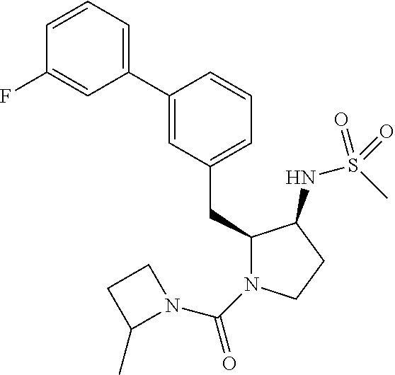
C1(C2=CC=CC(F)=C2)=CC(CC2N(C(=O)N3CCC3C)CCC2NS(C)(=O)=O)=CC=C1
